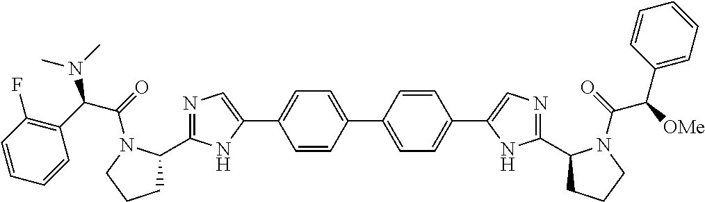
C1=CC(C2=CN=C(C3CCCN3C(=O)C(C3=C(F)C=CC=C3)N(C)C)N2)=CC=C1C1=CC=C(C2=CN=C(C3CCCN3C(=O)C([OMe])C3=CC=CC=C3)N2)C=C1
